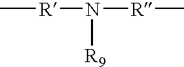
C[R]N([R]C)[R9]
